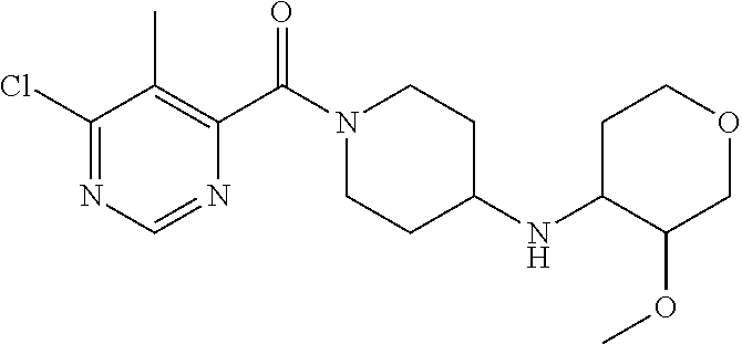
C1(Cl)=NC=NC(C(N2CCC(NC3C(OC)COCC3)CC2)=O)=C1C
